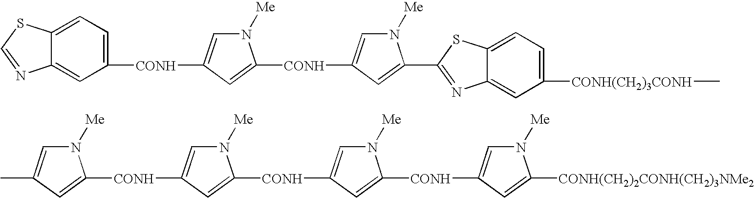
N1([Me])C=C(C)C=C1[CONH]C1=CN([Me])C([CONH]C2=CN([Me])C([CONH]C3=CN([Me])C([CONH(CH2)2CONH(CH2)3NMe2])=C3)=C2)=C1.C12=CC([CONH]C3=CN([Me])C([CONH]C4=CN([Me])C(C5=NC6=CC([CONH(CH2)3CONH]C)=CC=C6S5)=C4)=C3)=CC=C1SC=N2
